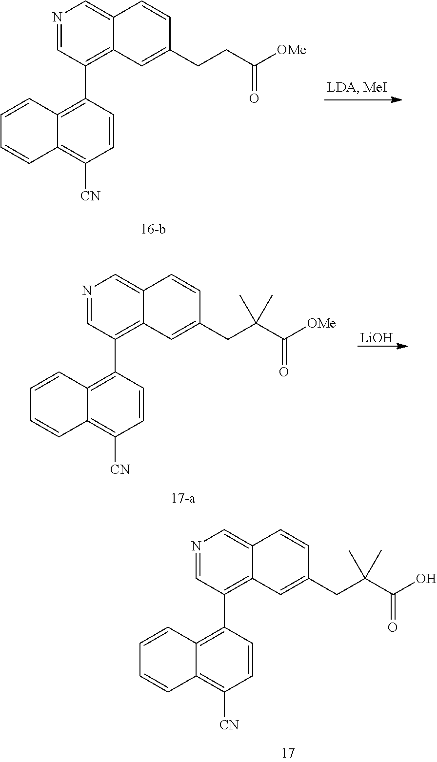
C12=C(C3=C4C(=CN=C3)C=CC(CC(C(O)=O)(C)C)=C4)C=CC([CN])=C1C=CC=C2.C12=C(C3=C4C(=CN=C3)C=CC(CCC([OMe])=O)=C4)C=CC([CN])=C1C=CC=C2.[LiOH].C12=C(C3=C4C(=CN=C3)C=CC(CC(C([OMe])=O)(C)C)=C4)C=CC([CN])=C1C=CC=C2
